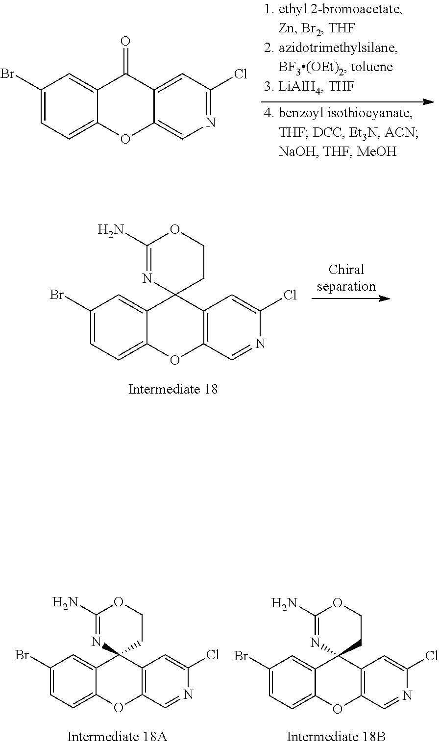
C12=CC=C(Br)C=C1C1(C3=C(O2)C=NC(Cl)=C3)CCOC(N)=N1.C12=CC=C(Br)C=C1C1(C3=C(O2)C=NC(Cl)=C3)CCOC(N)=N1.C12=CC=C(Br)C=C1C1(C3=C(O2)C=NC(Cl)=C3)CCOC(N)=N1.C12=CC=C(Br)C=C1C(=O)C1=CC(Cl)=NC=C1O2
